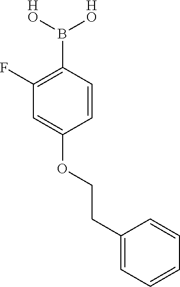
C1(F)=C(B([HO])[HO])C=CC(OCCC2=CC=CC=C2)=C1
